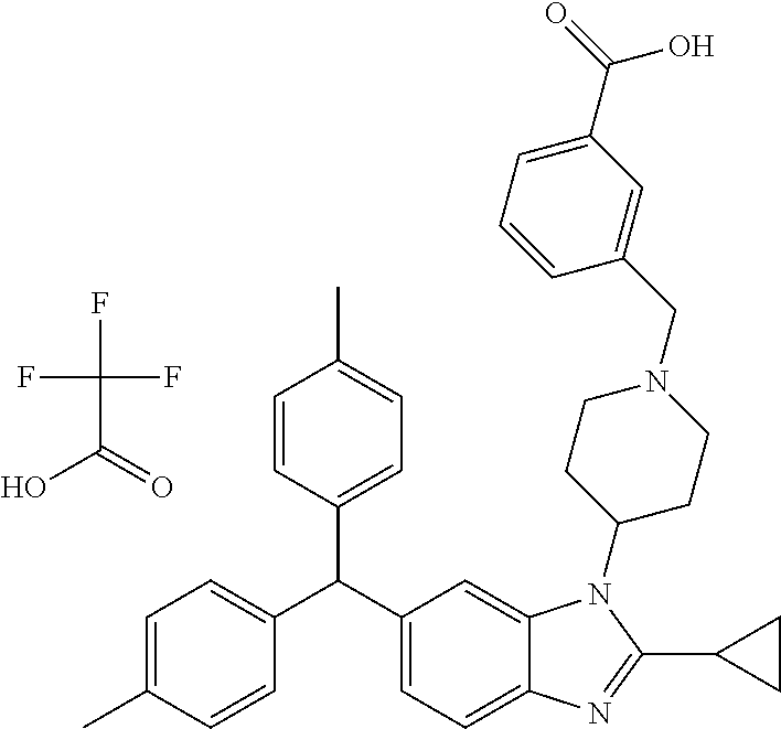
C1=C(C)C=CC(C(C2=CC=C3C(=C2)N(C2CCN(CC4=CC(C(=O)O)=CC=C4)CC2)C(C2CC2)=N3)C2=CC=C(C)C=C2)=C1.FC(F)(F)C(=O)O
